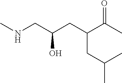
CNCC(CC(C(C)=O)CC(C)C)O
